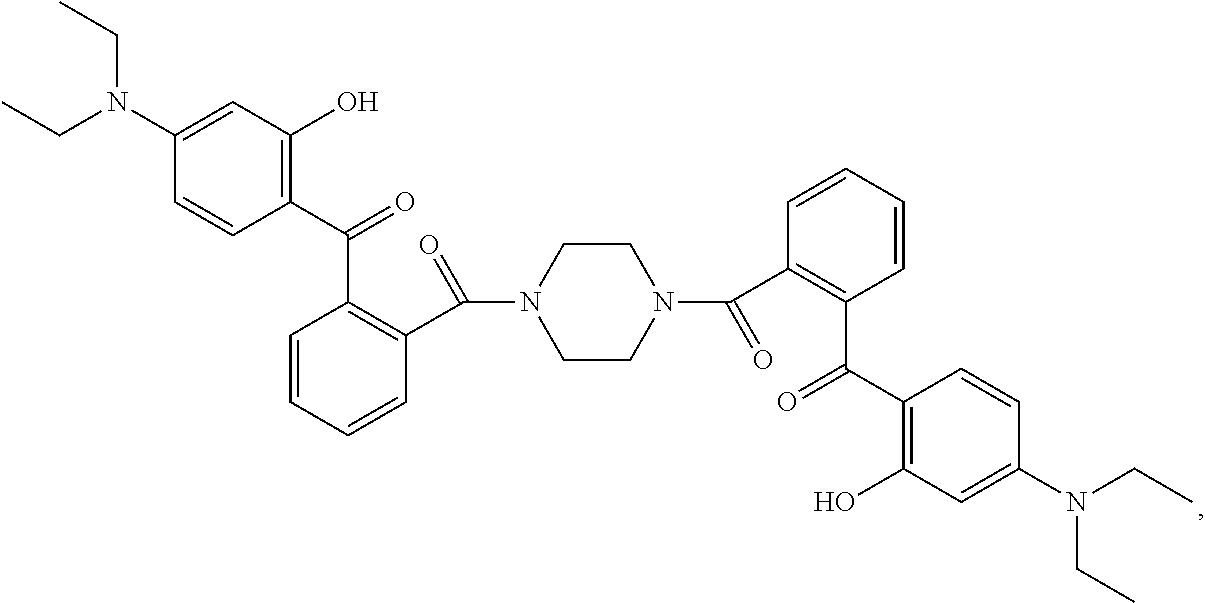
CCN(CC)C1=CC(O)=C(C(=O)C2=C(C(N3CCN(C(C4=C(C(C5=C(O)C=C(N(CC)CC)C=C5)=O)C=CC=C4)=O)CC3)=O)C=CC=C2)C=C1
